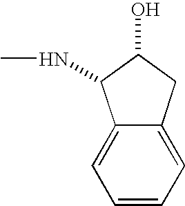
C1=CC=C2C(=C1)C(NC)C(O)C2
